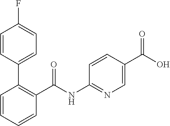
C1=CC=CC(C(NC2=NC=C(C(O)=O)C=C2)=O)=C1C1=CC=C(F)C=C1
